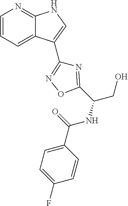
C1=CC=C2C(=N1)NC=C2C1=NOC(C(NC(=O)C2=CC=C(F)C=C2)CO)=N1
